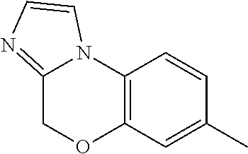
C12=C(C=C(C)C=C1)OCC1=NC=CN21
